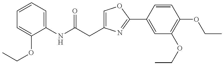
C(CC1=COC(C2=CC(OCC)=C(OCC)C=C2)=N1)(NC1=CC=CC=C1OCC)=O
